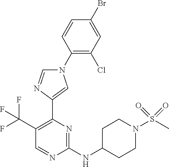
C1(C(F)(F)F)=C(C2=CN(C3=C(Cl)C=C(Br)C=C3)C=N2)N=C(NC2CCN(S(C)(=O)=O)CC2)N=C1
